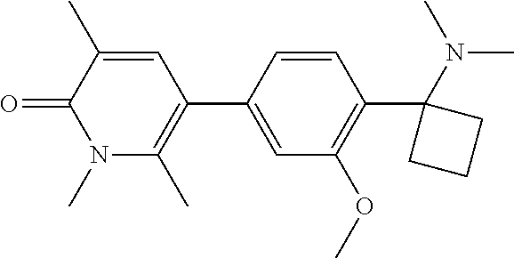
C1(C)=CC(C2=CC(OC)=C(C3(N(C)C)CCC3)C=C2)=C(C)N(C)C1=O
